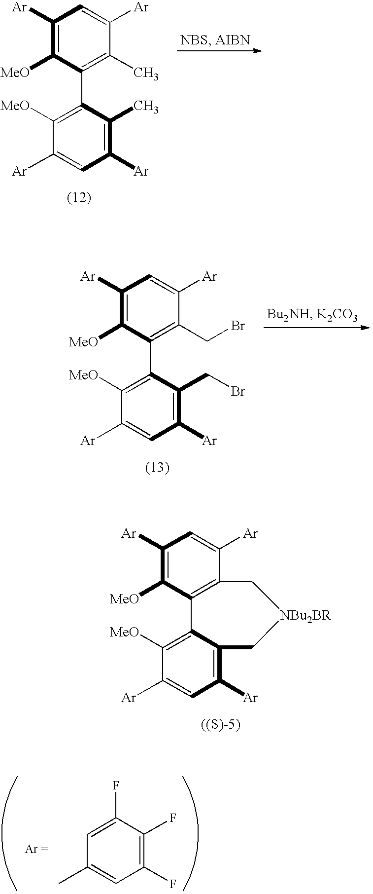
C1([Ar])=C([MeO])C2=C(C([Ar])=C1)C[NBu2BR]CC1=C([Ar])C=C([Ar])C([MeO])=C21.C1(F)=C(F)C(F)=CC(C)=C1.C1([Ar])=C([MeO])C(C2=C([MeO])C([Ar])=CC([Ar])=C2C)=C(C)C([Ar])=C1.C1([Ar])=C([MeO])C(C2=C([MeO])C([Ar])=CC([Ar])=C2CBr)=C(CBr)C([Ar])=C1
